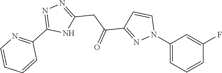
C1(N2C=CC(C(CC3=NN=C(C4=NC=CC=C4)N3)=O)=N2)=CC=CC(F)=C1
